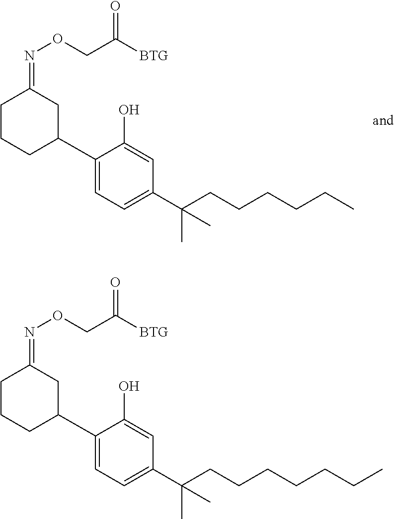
C1(C2CC(=NOCC([BTG])=O)CCC2)=CC=C(C(CCCCCC)(C)C)C=C1O.C1(C2CC(=NOCC([BTG])=O)CCC2)=CC=C(C(CCCCCCC)(C)C)C=C1O
